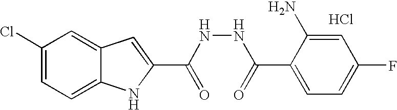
C1(Cl)=CC=C2C(=C1)C=C(C(NNC(C1=CC=C(F)C=C1N)=O)=O)N2.Cl
